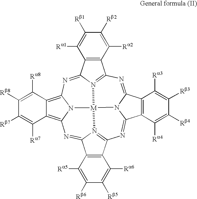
N1=C2N3C(=NC4=N5C(=NC6=C7C(=C8N6[M]35N3=C1C1=C(C3=N8)C([Ra1])=C([Rb1])C([Rb2])=C1[Ra2])C([Ra8])=C([Rb8])C([Rb7])=C7[Ra7])C1=C4C([Ra6])=C([Rb5])C([Rb6])=C1[Ra5])C1=C2C([Ra3])=C([Rb3])C([Rb4])=C1[Ra4]
